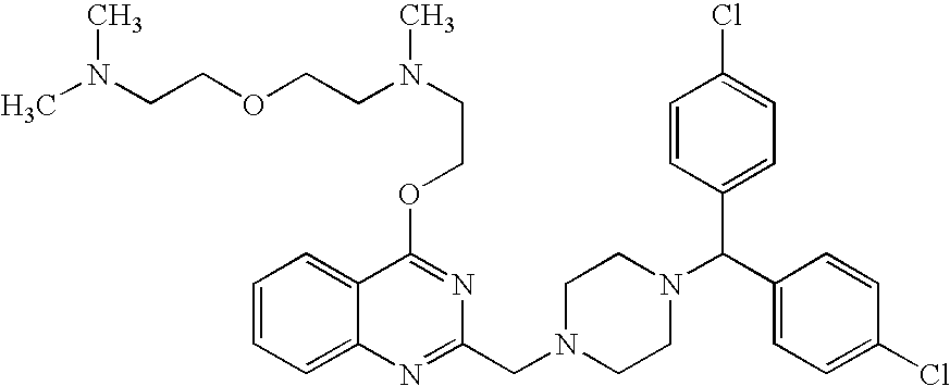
C1=CC=C2C(=C1)C(OCCN(CCOCCN(C)C)C)=NC(CN1CCN(C(C3=CC=C(Cl)C=C3)C3=CC=C(Cl)C=C3)CC1)=N2
